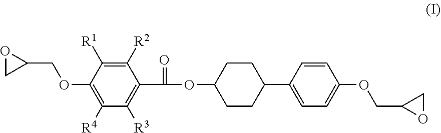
C1(C2CCC(OC(=O)C3=C([R3])C([R4])=C(OCC4OC4)C([R1])=C3[R2])CC2)=CC=C(OCC2OC2)C=C1
